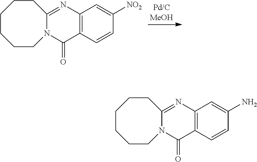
C1CCCN2C(=NC3=C(C2=O)C=CC([NO2])=C3)CC1.C1CCCN2C(=NC3=C(C2=O)C=CC(N)=C3)CC1
